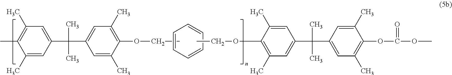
C1=CC=CC=C1.C1(C)=C(C)C(C)=CC(C(C2=CC(C)=C(OCC)C(C)=C2)(C)C)=C1.CCOC1=C(C)C=C(C(C2=CC(C)=C(OC(OC)=O)C(C)=C2)(C)C)C=C1C
